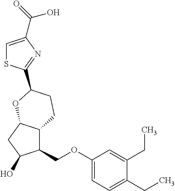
C1=C(C(O)=O)N=C(C2CCC3C(COC4=CC=C(CC)C(CC)=C4)C(O)CC3O2)S1
